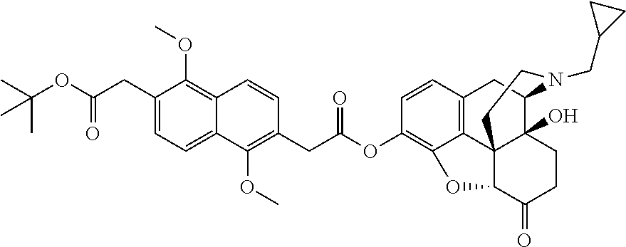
C1(CC(OC(C)(C)C)=O)=CC=C2C(=C1OC)C=CC(CC(OC1=C3C4=C(C=C1)CC1C5(O)C4(C(C(=O)CC5)O3)CCN1CC1CC1)=O)=C2OC
